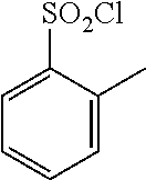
C1=C([SO2Cl])C(C)=CC=C1
